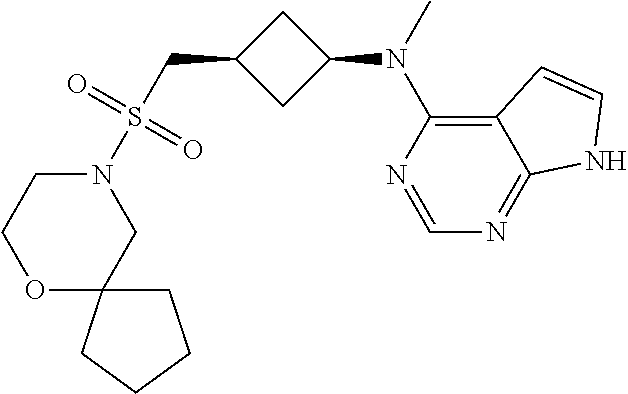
N1(S(CC2CC(N(C)C3=C4C(=NC=N3)NC=C4)C2)(=O)=O)CCOC2(C1)CCCC2
